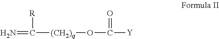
N=C([R])[(CH2)q]OC(=O)[Y]
